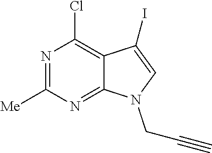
N1=C([Me])N=C2C(=C1Cl)C(I)=CN2CC#C
